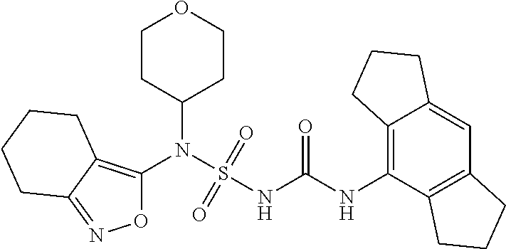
C1(N(S(NC(NC2=C3C(=CC4=C2CCC4)CCC3)=O)(=O)=O)C2=C3C(=NO2)CCCC3)CCOCC1
